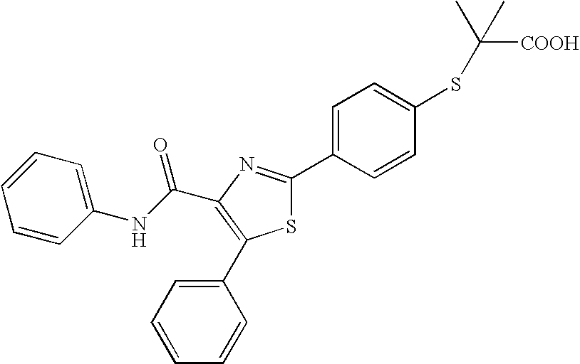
C1=CC(NC(C2=C(C3=CC=CC=C3)SC(C3=CC=C(SC([COOH])(C)C)C=C3)=N2)=O)=CC=C1
